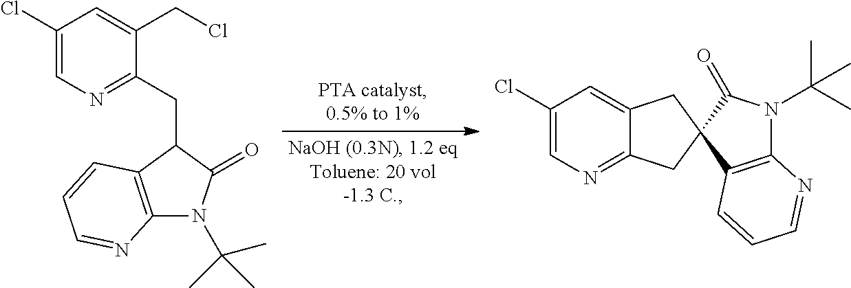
C1(Cl)=CN=C(CC2C3=C(N(C(C)(C)C)C2=O)N=CC=C3)C(CCl)=C1.C1(Cl)=CN=C2C(=C1)CC1(C2)C2=C(N(C(C)(C)C)C1=O)N=CC=C2
